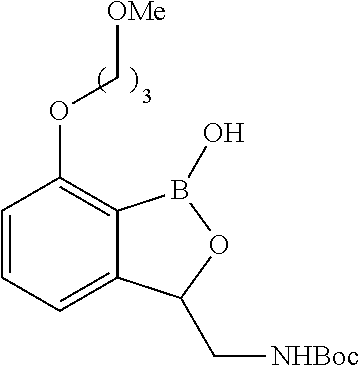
C1=CC=C2C(=C1OC[OMe])B(O)OC2C[NHBoc]
